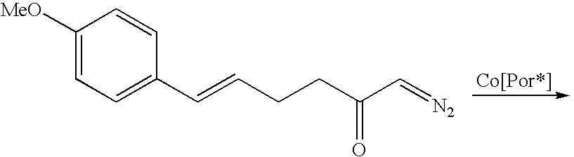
C1(C=CCCC(=O)C=[N2])=CC=C([MeO])C=C1
